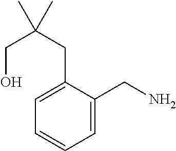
C1(CN)=CC=CC=C1CC(C)(CO)C
